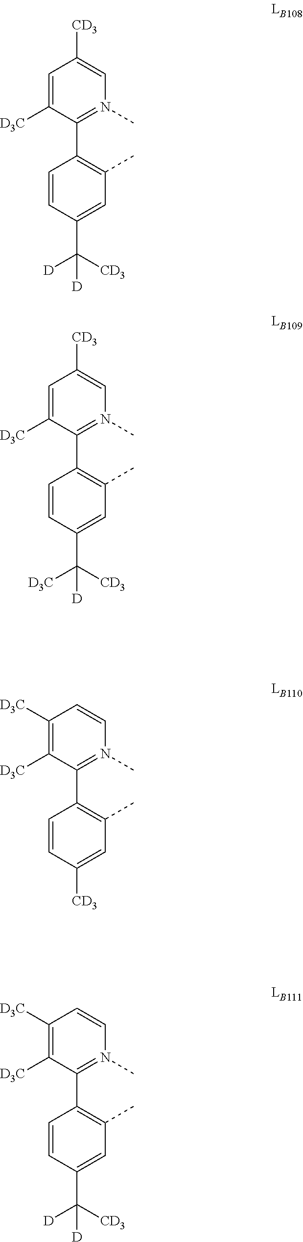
C1=CC(C([CD3])([D])[D])=CC(C)=C1C1=N(C)C=C([CD3])C=C1[D3C].C1=CC(C([CD3])([D3C])[D])=CC(C)=C1C1=N(C)C=C([CD3])C=C1[D3C].C1=CC([CD3])=CC(C)=C1C1=N(C)C=CC([D3C])=C1[D3C].C1=CC(C([CD3])([D])[D])=CC(C)=C1C1=N(C)C=CC([D3C])=C1[D3C]
